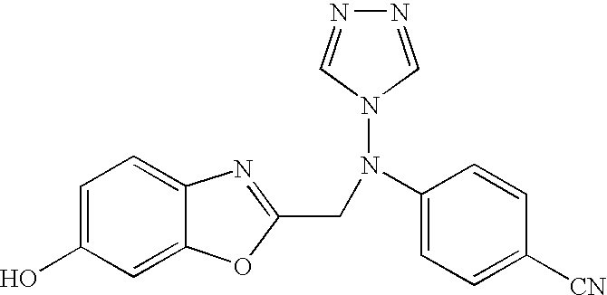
C12=CC=C(O)C=C1OC(CN(C1=CC=C([CN])C=C1)N1C=NN=C1)=N2
